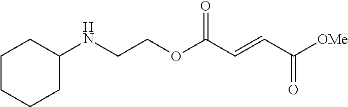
[OMe]C(C=CC(OCCNC1CCCCC1)=O)=O
